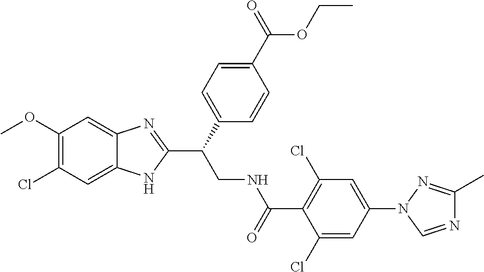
C1(OC)=C(Cl)C=C2C(=C1)N=C(C(CNC(C1=C(Cl)C=C(N3C=NC(C)=N3)C=C1Cl)=O)C1=CC=C(C(OCC)=O)C=C1)N2
